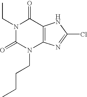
N1(CC)C(=O)N(CCCC)C2=C(C1=O)NC(Cl)=N2
